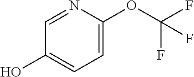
C1=C(OC(F)(F)F)N=CC(O)=C1
